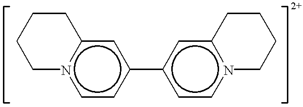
n12ccc(-c3ccn4c(c3)CCCC4)cc1CCCC2
